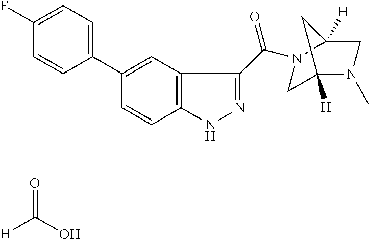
[H]C(=O)O.C1(C2=CC3=C(C=C2)NN=C3C(N2CC3([H])N(C)CC2([H])C3)=O)=CC=C(F)C=C1
